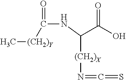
[(CH2)X](C(C(O)=O)NC(=O)[(CH2)Y]C)N=C=S
